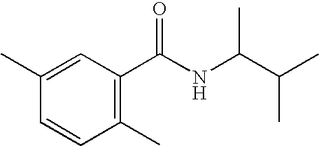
C1(C)=CC(C(NC(C(C)C)C)=O)=C(C)C=C1
